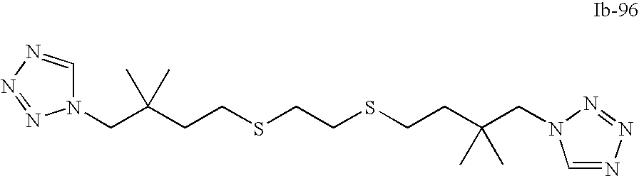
N1(CC(CCSCCSCCC(CN2C=NN=N2)(C)C)(C)C)C=NN=N1
